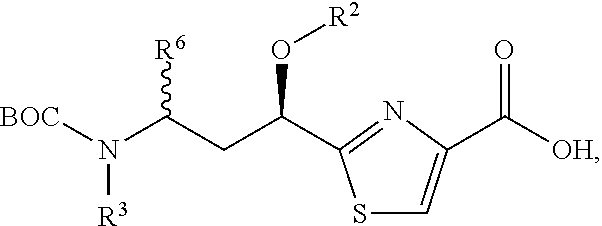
N([R3])([BOC])C(CC(C1=NC(C([OH])=O)=CS1)O[R2])[R6]
